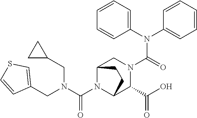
C(N1C2C(C(O)=O)N(C(N(C3=CC=CC=C3)C3=CC=CC=C3)=O)CC1CC2)(N(CC1=CSC=C1)CC1CC1)=O
